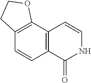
C12=C(C3=C(C=C1)CCO3)C=CNC2=O
